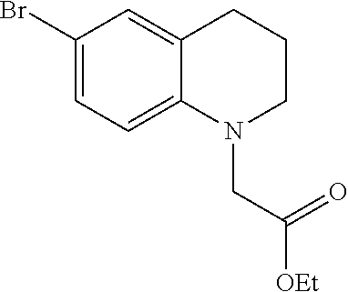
N1(CC(=O)[OEt])CCCC2=CC(Br)=CC=C12
